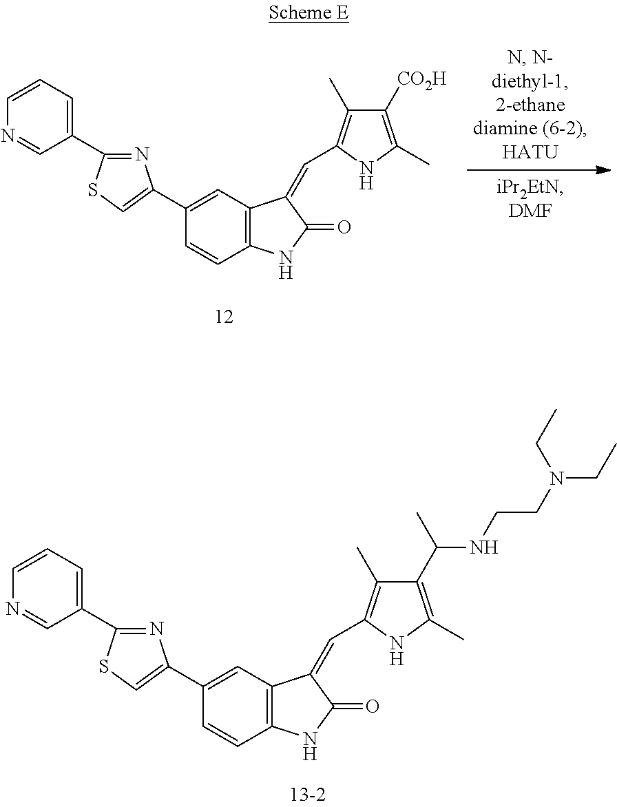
N1=C(C2=CC=CN=C2)SC=C1C1=CC2=C(C=C1)NC(=O)C2=CC1=C(C)C(C(C)NCCN(CC)CC)=C(C)N1.N1=C(C2=CC=CN=C2)SC=C1C1=CC2=C(C=C1)NC(=O)C2=CC1=C(C)C([CO2H])=C(C)N1
